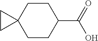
C1CC(C(=O)O)CCC12CC2
